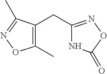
N1C(CC2=C(C)ON=C2C)=NOC1=O
